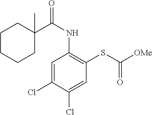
C1=C(Cl)C(Cl)=CC(SC([OMe])=O)=C1NC(=O)C1(C)CCCCC1
